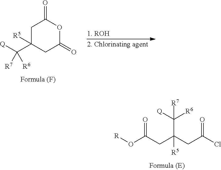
[R]OC(CC(CC(Cl)=O)(C([Q])([R6])[R7])[R5])=O.C1C(C([Q])([R6])[R7])([R5])CC(=O)OC1=O
